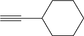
C(C1CCCCC1)#C
